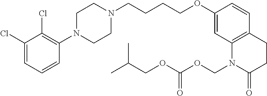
C1(Cl)=CC=CC(N2CCN(CCCCOC3=CC4=C(C=C3)CCC(=O)N4COC(OCC(C)C)=O)CC2)=C1Cl
